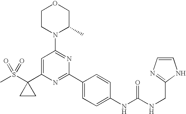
C1=C(C2(S(C)(=O)=O)CC2)N=C(C2=CC=C(NC(NCC3=NC=CN3)=O)C=C2)N=C1N1C(C)COCC1
